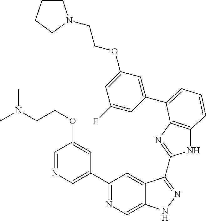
C1(C2=NC=C3C(=C2)C(C2=NC4=C(N2)C=CC=C4C2=CC(OCCN4CCCC4)=CC(F)=C2)=NN3)=CN=CC(OCCN(C)C)=C1
